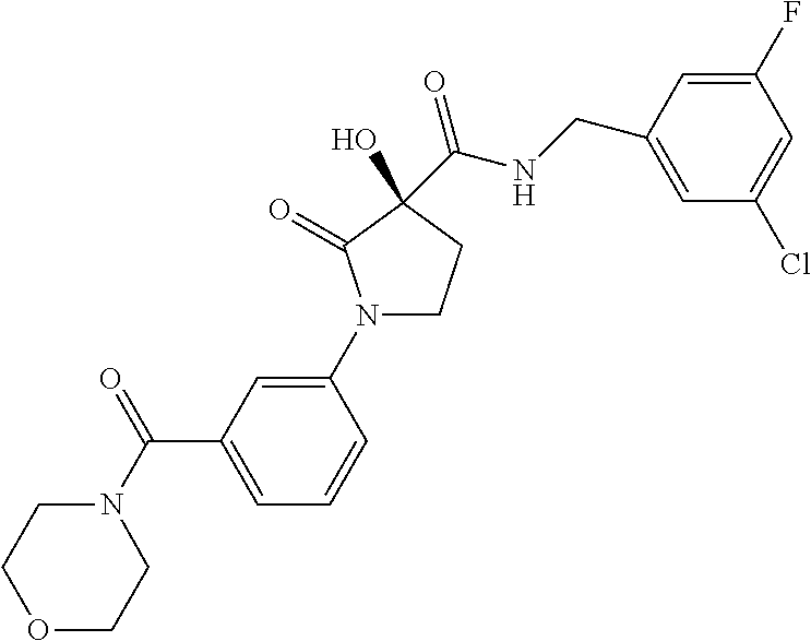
C1(N2CCC(O)(C(=O)NCC3=CC(Cl)=CC(F)=C3)C2=O)=CC(C(=O)N2CCOCC2)=CC=C1
